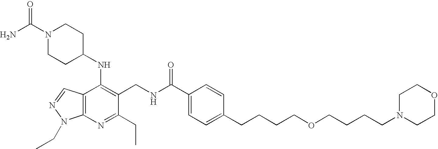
C12=C(N=C(CC)C(CNC(C3=CC=C(CCCCOCCCCN4CCOCC4)C=C3)=O)=C1NC1CCN(C(N)=O)CC1)N(CC)N=C2
